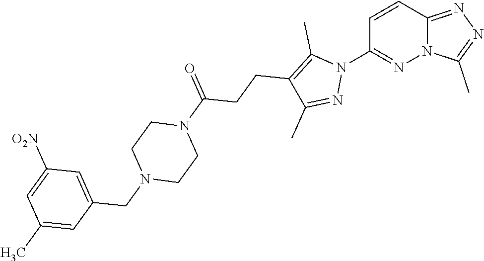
C1=CC2=NN=C(C)N2N=C1N1C(C)=C(CCC(N2CCN(CC3=CC([O2N])=CC(C)=C3)CC2)=O)C(C)=N1
